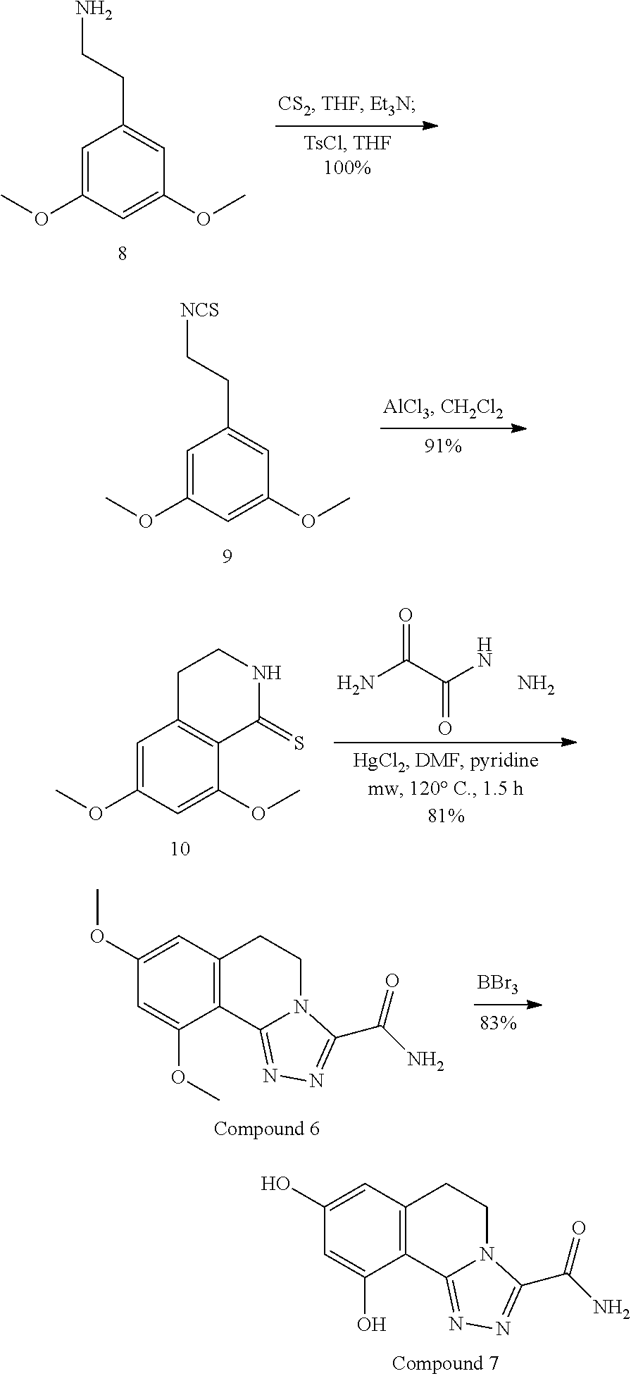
C1=C(OC)C=C(OC)C=C1CCN.C1=C(OC)C=C(OC)C=C1CC[NCS].NC(C(N)=O)=O.N.C1=C(OC)C=C(OC)C2=C1CCNC2=S.[BBr3].C12=C(C=C(OC)C=C1OC)CCN1C2=NN=C1C(N)=O.C12=C(C=C(O)C=C1O)CCN1C2=NN=C1C(N)=O
